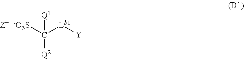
C([Q2])([-O3S])([Lb1][Y])[Q1].[Z+]
